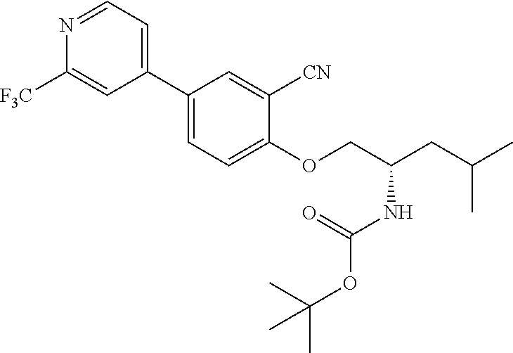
C1(C2=CC=C(OCC(CC(C)C)NC(OC(C)(C)C)=O)C([CN])=C2)=CC=NC([F3C])=C1
